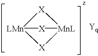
[LMn]12[X][MnL]([X]1)[X]2
